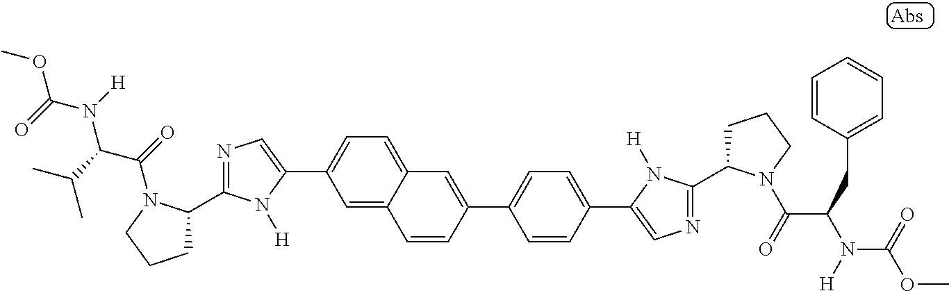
C1(C2=CN=C(C3CCCN3C(=O)C(C(C)C)N(C(=O)OC)[H])N2[H])=CC=C2C(=C1)C=CC(C1=CC=C(C3=CN=C(C4CCCN4C(=O)C(CC4=CC=CC=C4)N([H])C(=O)OC)N3[H])C=C1)=C2
